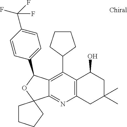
C1CCC(C2=C3C(=NC4=C2C(O)CC(C)(C)C4)C2(OC3C3=CC=C(C(F)(F)F)C=C3)CCCC2)C1
